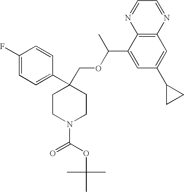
C1(F)=CC=C(C2(COC(C3=CC(C4CC4)=CC4=C3N=CC=N4)C)CCN(C(OC(C)(C)C)=O)CC2)C=C1
